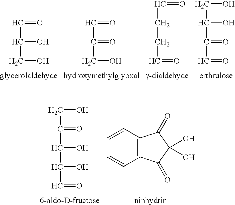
C(C(O)CO)=O.[glycerolaldehyde].C(C(=O)CO)=O.[hydroxymethylglyoxal].C(CC=O)C=O.[g-dialdehyde].C(C(C=O)=O)(CO)O.[erthrulose].C(C(C=O)O)(C(=O)CO)O.[6-aldo-D-fructose].C1=CC2=C(C=C1)C(=O)C(O)(O)C2=O.[ninhydrin]
